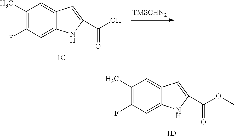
C1(F)=C(C)C=C2C(=C1)NC(C(OC)=O)=C2.C1(F)=C(C)C=C2C(=C1)NC(C(O)=O)=C2.[TMSCHN2]
